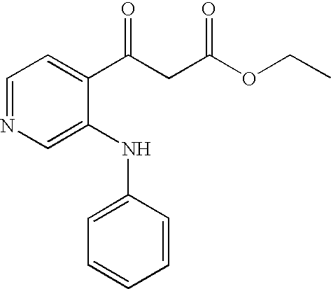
C1=NC=C(NC2=CC=CC=C2)C(C(CC(OCC)=O)=O)=C1
